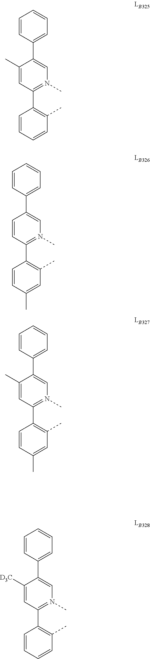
C1=CC=CC(C)=C1C1=N(C)C=C(C2=CC=CC=C2)C([D3C])=C1.C1=CC=CC(C)=C1C1=N(C)C=C(C2=CC=CC=C2)C(C)=C1.C1=CC(C)=CC(C)=C1C1=N(C)C=C(C2=CC=CC=C2)C=C1.C1=CC(C)=CC(C)=C1C1=N(C)C=C(C2=CC=CC=C2)C(C)=C1
